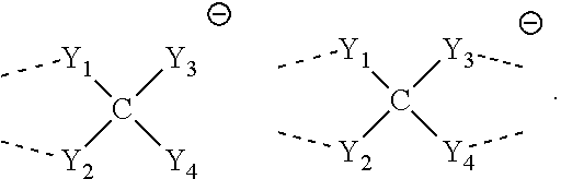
[Y1](C([Y2]C)([Y3]C)[Y4]C)C.[Y1](C([Y2]C)([Y3])[Y4])C
